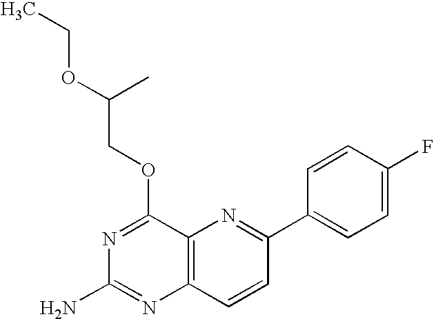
C12=C(C=CC(C3=CC=C(F)C=C3)=N1)N=C(N)N=C2OCC(OCC)C
